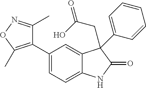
C1(C2=C(C)ON=C2C)=CC=C2C(=C1)C(C1=CC=CC=C1)(CC(=O)O)C(=O)N2
